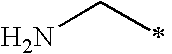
NCC
